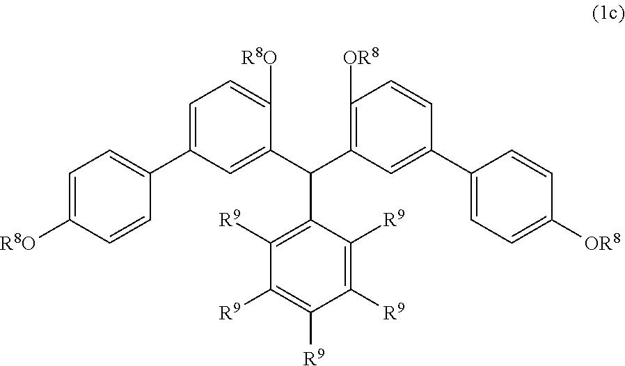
C1(C(C2=CC(C3=CC=C([R8O])C=C3)=CC=C2[R8O])C2=C([OR8])C=CC(C3=CC=C([OR8])C=C3)=C2)=C([R9])C([R9])=C([R9])C([R9])=C1[R9]
